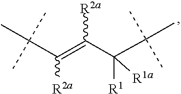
[R2a]C(C(C(C)(C)C)([R1])[R1a])=C(C(C)(C)C)[R2a]
